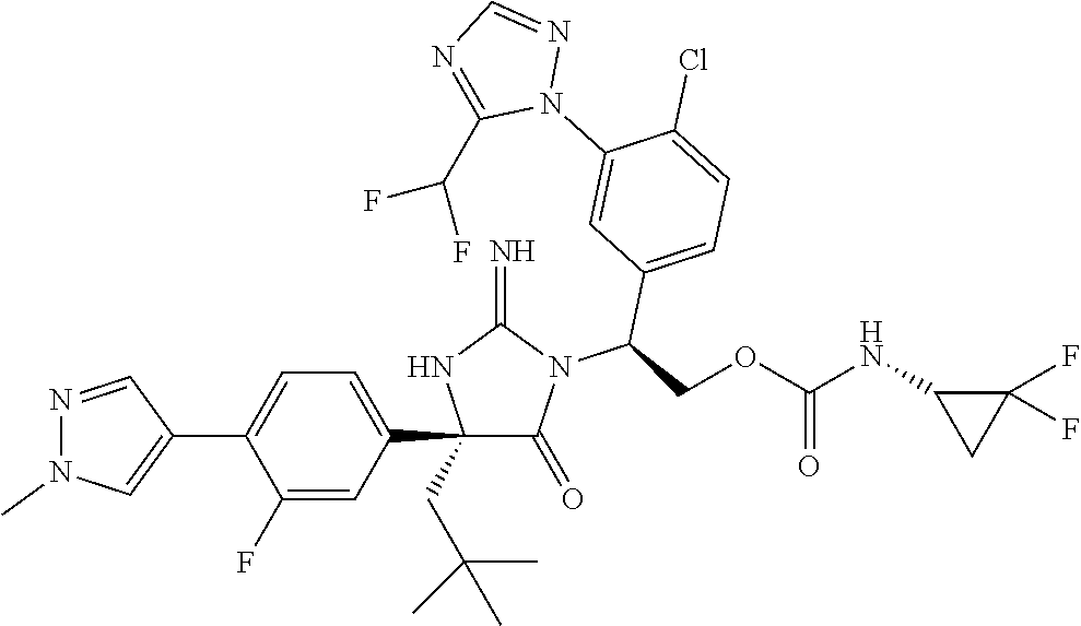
C1(C2=CC=C(C3=CN(C)N=C3)C(F)=C2)(CC(C)(C)C)C(=O)N(C(COC(NC2CC2(F)F)=O)C2=CC=C(Cl)C(N3N=CN=C3C(F)F)=C2)C(=N)N1
